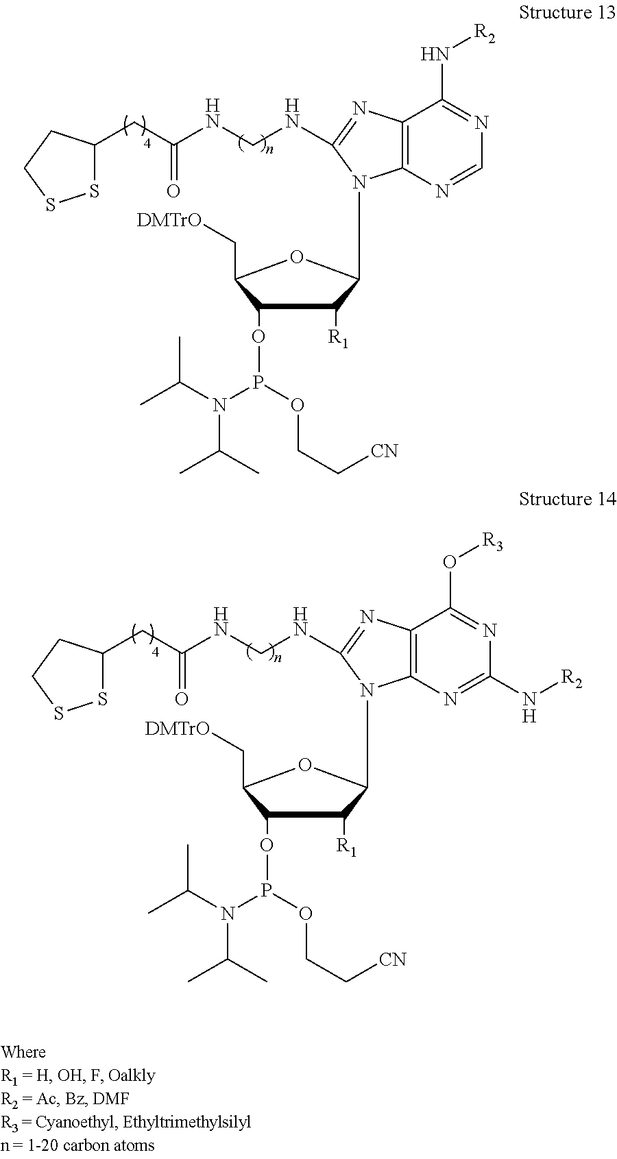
N1=C(N[R2])C2=C(N=C1)N(C1C([R1])C(OP(N(C(C)C)C(C)C)OCC[CN])C(C[DMTrO])O1)C(NCNC(CC1SSCC1)=O)=N2.N1=C(O[R3])C2=C(N=C1N[R2])N(C1C([R1])C(OP(N(C(C)C)C(C)C)OCC[CN])C(C[DMTrO])O1)C(NCNC(CC1SSCC1)=O)=N2
